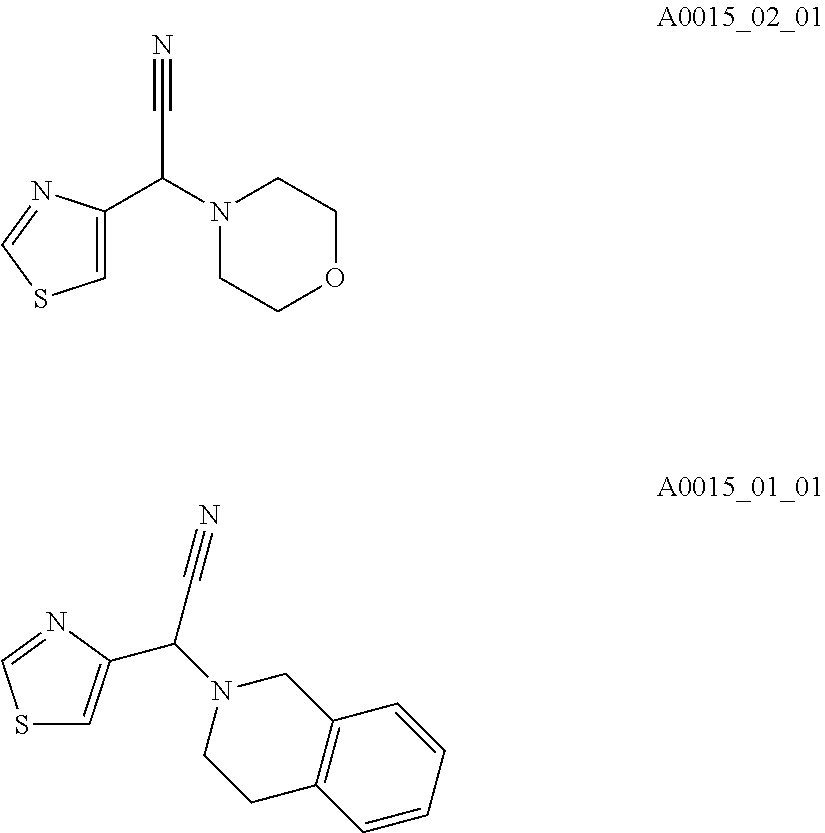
N#CC(N1CCOCC1)C1=CSC=N1.S1C=C(C(N2CCC3=C(C2)C=CC=C3)C#N)N=C1
